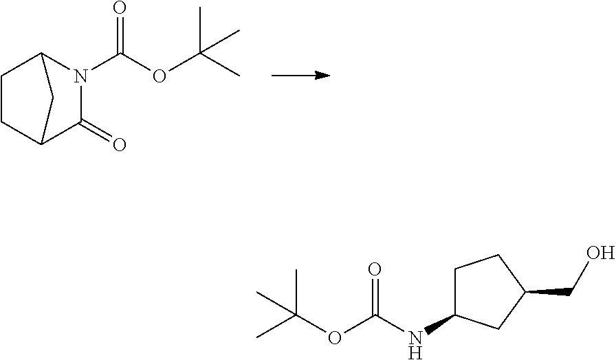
C1CC2C(=O)N(C(OC(C)(C)C)=O)C1C2.CC(OC(NC1CCC(CO)C1)=O)(C)C
